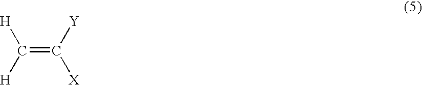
C(=C([Y])[X])([H])[H]
